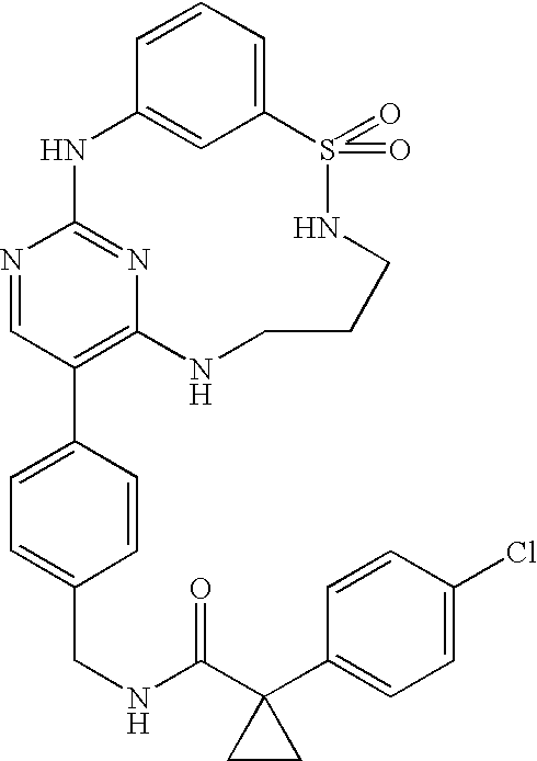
C12=CC=CC(=C1)NC1=NC(=C(C3=CC=C(CNC(C4(C5=CC=C(Cl)C=C5)CC4)=O)C=C3)C=N1)NCCCNS2(=O)=O
